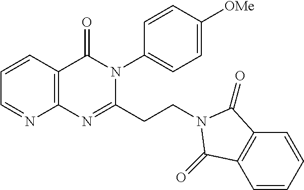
C12=C(C=CC=N1)C(=O)N(C1=CC=C([OMe])C=C1)C(CCN1C(=O)C3=C(C=CC=C3)C1=O)=N2
